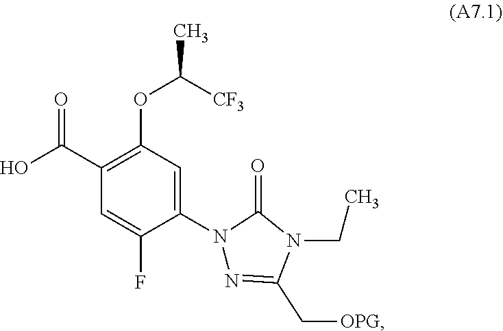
OC(C1=C(OC([CF3])C)C=C(N2N=C(C[OPG])N(CC)C2=O)C(F)=C1)=O
